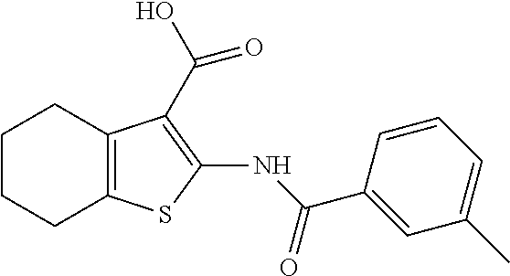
C12=C(C(C(O)=O)=C(NC(C3=CC(C)=CC=C3)=O)S1)CCCC2
